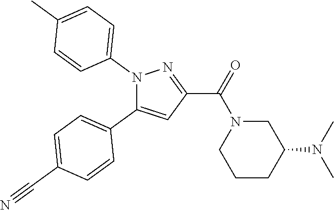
C1=C(C#N)C=CC(C2=CC(C(=O)N3CCCC(N(C)C)C3)=NN2C2=CC=C(C)C=C2)=C1
